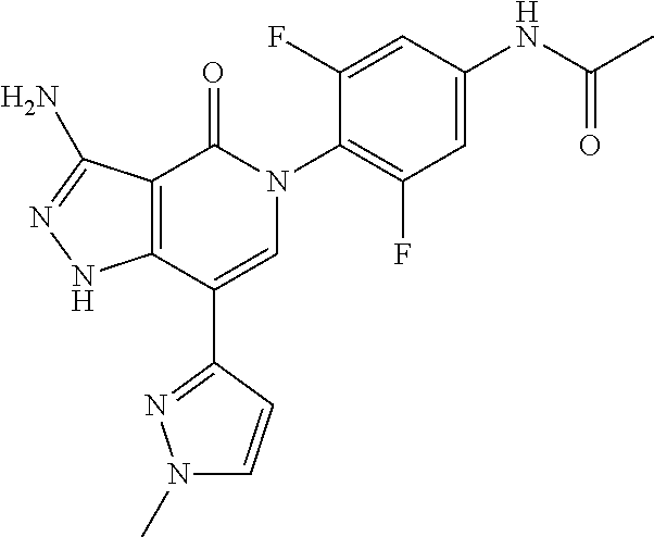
C12=C(C(C3=NN(C)C=C3)=CN(C3=C(F)C=C(NC(C)=O)C=C3F)C1=O)NN=C2N
